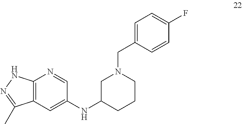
C12=C(C=C(NC3CCCN(CC4=CC=C(F)C=C4)C3)C=N1)C(C)=NN2
